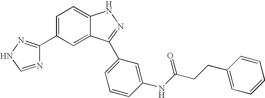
C1(C2=CC=C3C(=C2)C(C2=CC=CC(NC(CCC4=CC=CC=C4)=O)=C2)=NN3)=NNC=N1
